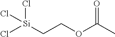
Cl[Si](CCOC(C)=O)(Cl)Cl
